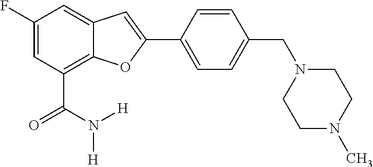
C1(F)=CC(C(=O)N([H])[H])=C2C(=C1)C=C(C1=CC=C(CN3CCN(C)CC3)C=C1)O2
